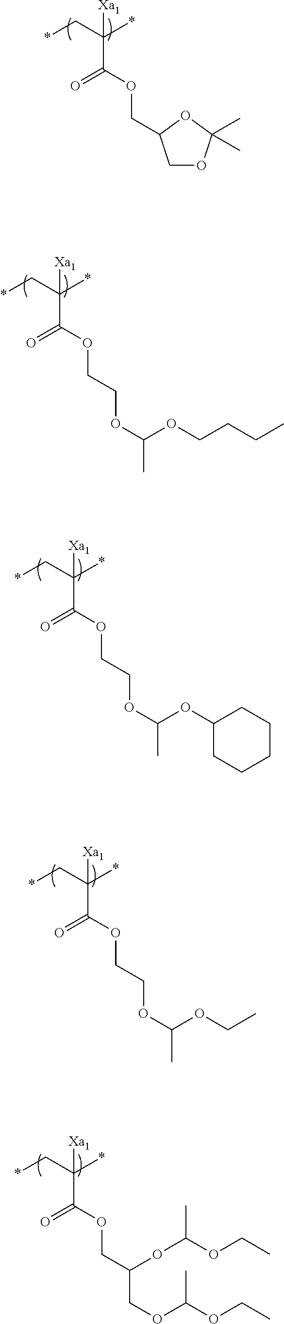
*CC(*)(C(OCCOC(C)OCCCC)=O)[Xa1].*CC(*)(C(OCCOC(C)OCC)=O)[Xa1].*CC(*)(C(OCC(COC(OCC)C)OC(OCC)C)=O)[Xa1].*CC(*)(C(OCC1COC(C)(C)O1)=O)[Xa1].*CC(*)(C(OCCOC(C)OC1CCCCC1)=O)[Xa1]
